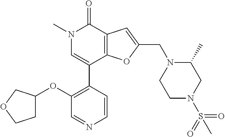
C1(OC2CCOC2)=C(C2=CN(C)C(=O)C3=C2OC(CN2CCN(S(=O)(=O)C)CC2C)=C3)C=CN=C1
